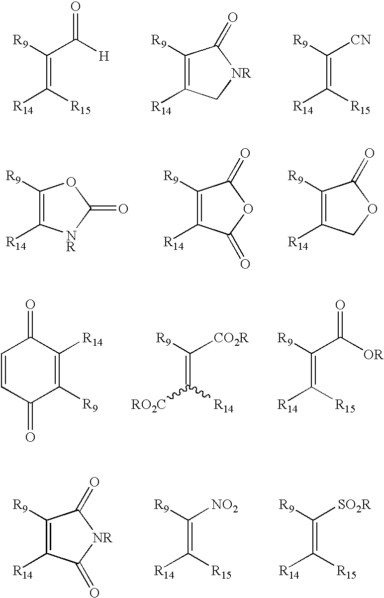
[R9]C(C([H])=O)=C([R15])[R14].C1([R9])=C([R14])C[NR]C1=O.[R9]C([CN])=C([R15])[R14].C1([R9])=C([R14])[NR]C(=O)O1.C1([R9])=C([R14])C(=O)OC1=O.C1([R9])=C([R14])COC1=O.C1=CC(=O)C([R9])=C([R14])C1=O.[R9]C([CO2R])=C([R14])[RO2C].[R9]C(C([OR])=O)=C([R15])[R14].C1([R9])=C([R14])C(=O)[NR]C1=O.[R9]C([NO2])=C([R15])[R14].[R9]C([SO2R])=C([R15])[R14]
